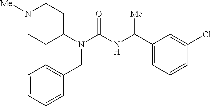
N1([Me])CCC(N(C(=O)NC(C2=CC=CC(Cl)=C2)[Me])CC2=CC=CC=C2)CC1
